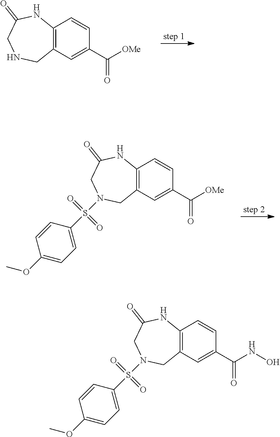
C12=C(C=C(C([OMe])=O)C=C1)CNCC(=O)N2.C12=C(C=C(C([OMe])=O)C=C1)CN(S(C1=CC=C(OC)C=C1)(=O)=O)CC(=O)N2.C12=C(C=C(C(NO)=O)C=C1)CN(S(C1=CC=C(OC)C=C1)(=O)=O)CC(=O)N2
